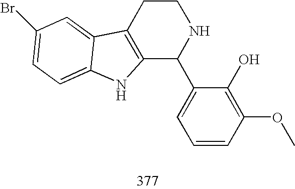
C12=C(CCNC1C1=CC=CC(OC)=C1O)C1=CC(Br)=CC=C1N2
